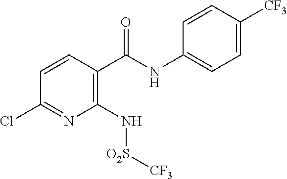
C1(Cl)=NC(N[O2S][CF3])=C(C(NC2=CC=C([CF3])C=C2)=O)C=C1
